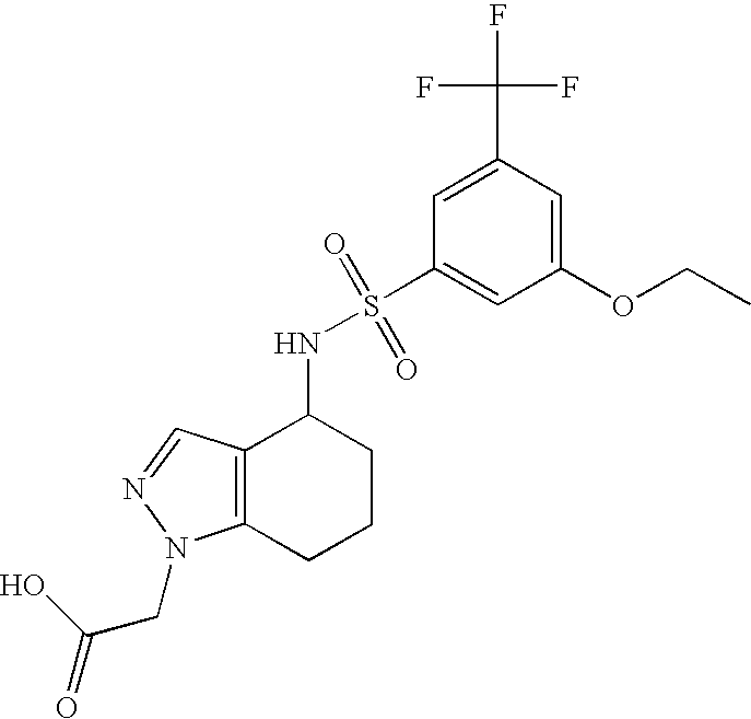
C1(OCC)=CC(C(F)(F)F)=CC(S(=O)(=O)NC2C3=C(CCC2)N(CC(O)=O)N=C3)=C1
